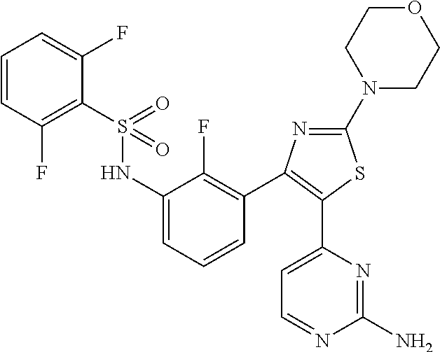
C1=CC(F)=C(S(NC2=CC=CC(C3=C(C4=CC=NC(N)=N4)SC(N4CCOCC4)=N3)=C2F)(=O)=O)C(F)=C1
